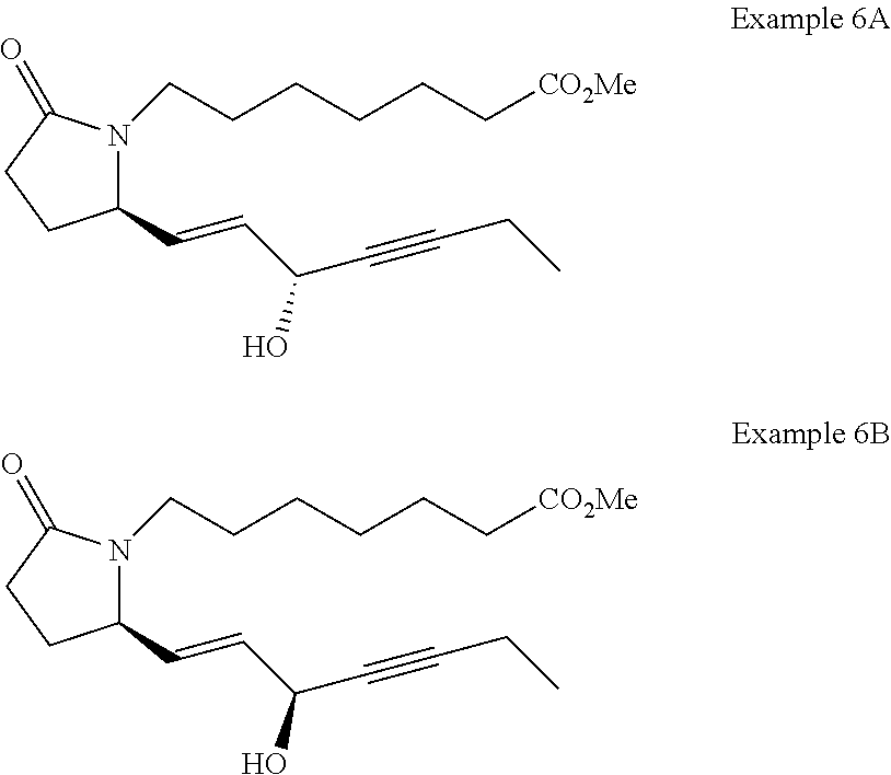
C1(C=CC(O)C#CCC)N(CCCCCC[CO2Me])C(=O)CC1.C1(C=CC(O)C#CCC)N(CCCCCC[CO2Me])C(=O)CC1
